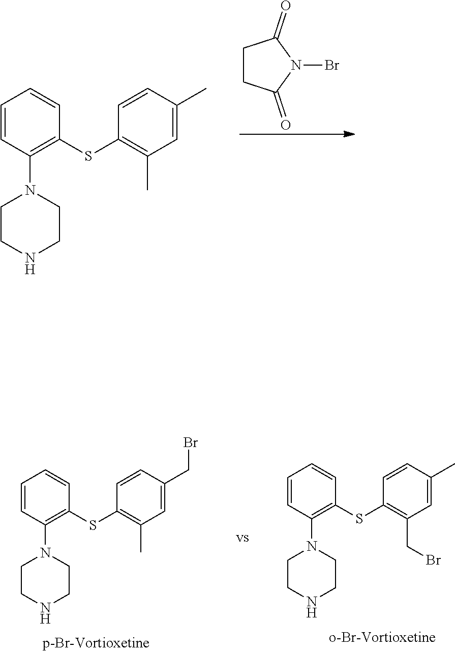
C1=CC(N2CCNCC2)=C(SC2=C(C)C=C(C)C=C2)C=C1.C1CC(=O)N(Br)C1=O.C1=CC(N2CCNCC2)=C(SC2=C(CBr)C=C(C)C=C2)C=C1.C1=CC(N2CCNCC2)=C(SC2=C(C)C=C(CBr)C=C2)C=C1
